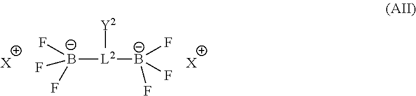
[B-]([L2]([Y2])[B-](F)(F)F)(F)(F)F.[X].[X]
